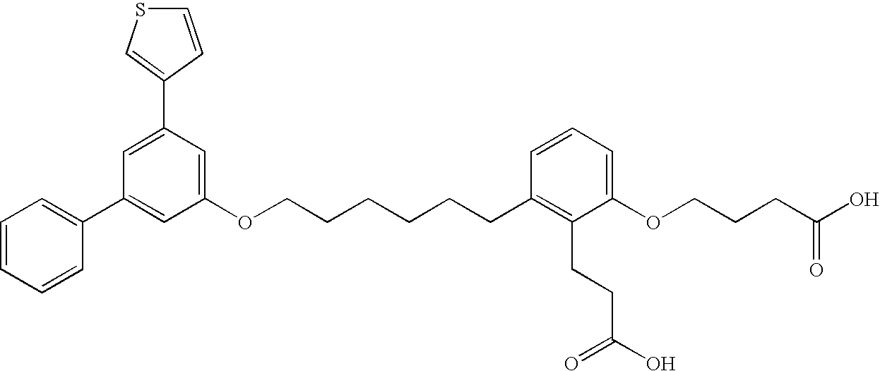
C1(C2=CC(C3=CC=CC=C3)=CC(OCCCCCCC3=C(CCC(O)=O)C(OCCCC(O)=O)=CC=C3)=C2)=CSC=C1
